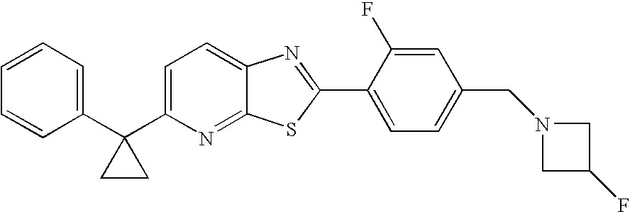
C1(C2(C3=CC=C4C(=N3)SC(C3=CC=C(CN5CC(F)C5)C=C3F)=N4)CC2)=CC=CC=C1
